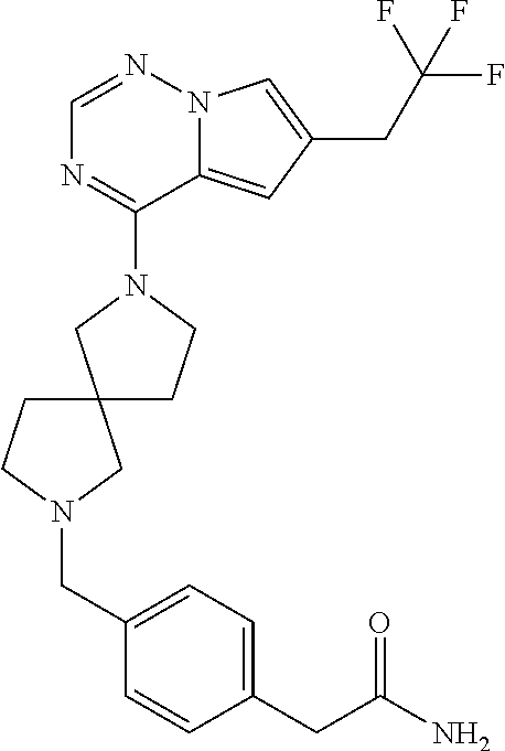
C1=NN2C(=CC(CC(F)(F)F)=C2)C(N2CC3(CC2)CCN(CC2=CC=C(CC(N)=O)C=C2)C3)=N1
